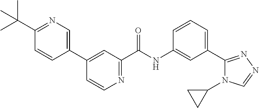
C1(C2=CN=C(C(C)(C)C)C=C2)=CC(C(NC2=CC(C3=NN=CN3C3CC3)=CC=C2)=O)=NC=C1
